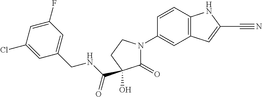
C1=C(F)C=C(CNC(=O)C2(O)C(=O)N(C3=CC4=C(C=C3)NC(C#N)=C4)CC2)C=C1Cl
